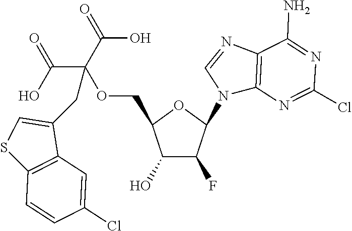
C1(O)C(F)C(N2C3=C(N=C2)C(N)=NC(Cl)=N3)OC1COC(C(O)=O)(C(O)=O)CC1=CSC2=C1C=C(Cl)C=C2
